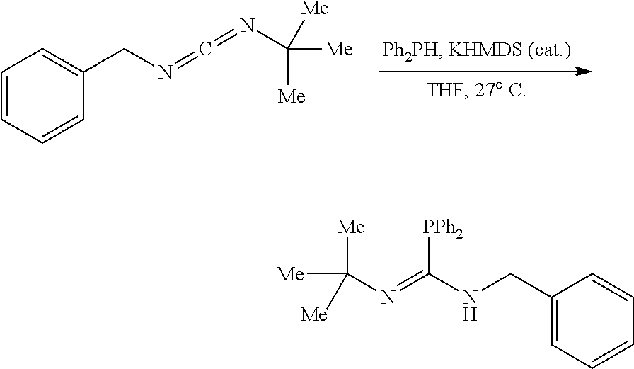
C1=CC=CC(CN=C=NC([Me])([Me])[Me])=C1.[Me]C([Me])([Me])N=C(NCC1=CC=CC=C1)[PPh2]
